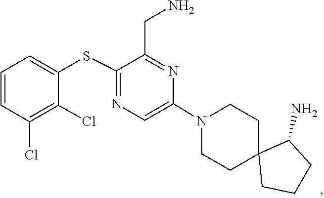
C1C2(CCCC2N)CCN(C2=CN=C(SC3=CC=CC(Cl)=C3Cl)C(CN)=N2)C1
